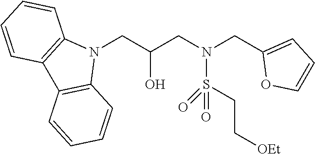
N1(CC(CN(CC2=CC=CO2)S(CC[OEt])(=O)=O)O)C2=C(C3=C1C=CC=C3)C=CC=C2
